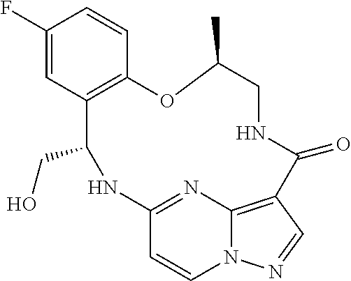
C1(F)=CC2=C(C=C1)OC(C)CNC(=O)C1=C3N(C=CC(=N3)NC2CO)N=C1
